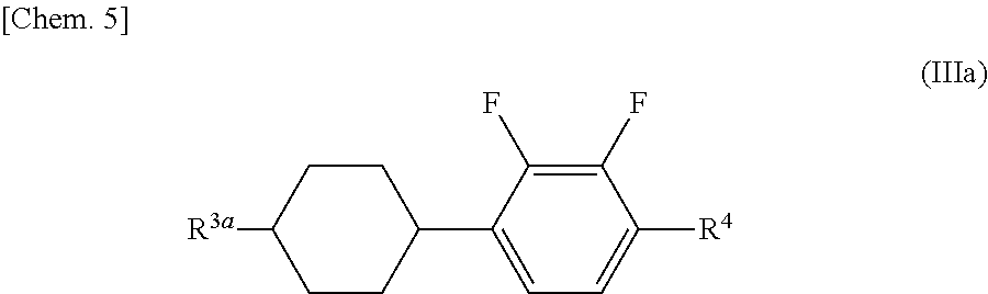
C1(F)=C(F)C(C2CCC([R3a])CC2)=CC=C1[R4]
